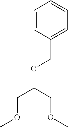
C1(COC(COC)COC)=CC=CC=C1
